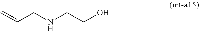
C=CCNCCO
